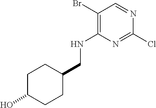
C1(Br)=C(NCC2CCC(O)CC2)N=C(Cl)N=C1
